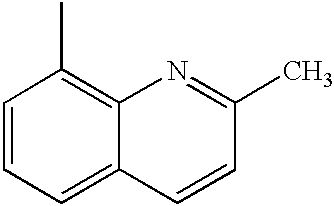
C1=CC=C2C(=C1C)N=C(C)C=C2
